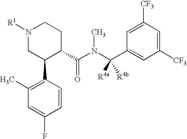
N1([R1])CC(C2=C(C)C=C(F)C=C2)C(C(N(C(C2=CC([CF3])=CC([CF3])=C2)([R4a])[R4b])C)=O)CC1
